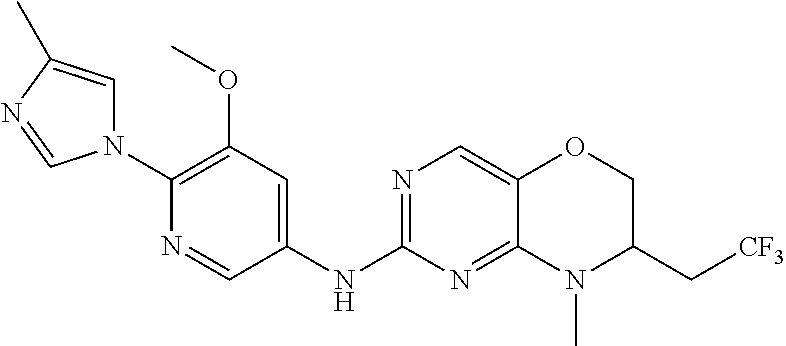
C1(N2C=C(C)N=C2)=C(OC)C=C(NC2=NC=C3C(=N2)N(C)C(C[CF3])CO3)C=N1
